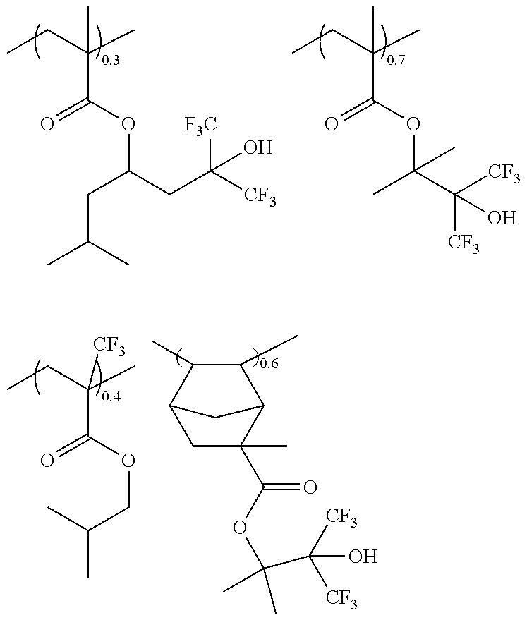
CCC(C)(C)C(OC(CC([CF3])([F3C])O)CC(C)C)=O.CCC(C)(C)C(OC(C([CF3])([CF3])O)(C)C)=O.C1C(C(OC(C(O)([CF3])[CF3])(C)C)=O)(C)C2C(C)C(C)C1C2.CCC(C)(C(OCC(C)C)=O)[CF3]
